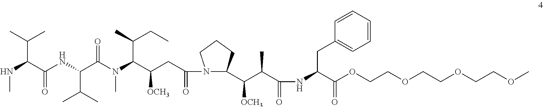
N(C(C(NC(C(N(C(C(CC(N1C(C([OCH3])C(C)C(=O)NC(C(=O)OCCOCCOCCOC)CC2=CC=CC=C2)CCC1)=O)[OCH3])C(CC)C)C)=O)C(C)C)=O)C(C)C)C
